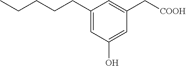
C1(CCCCC)=CC(O)=CC(C[COOH])=C1
